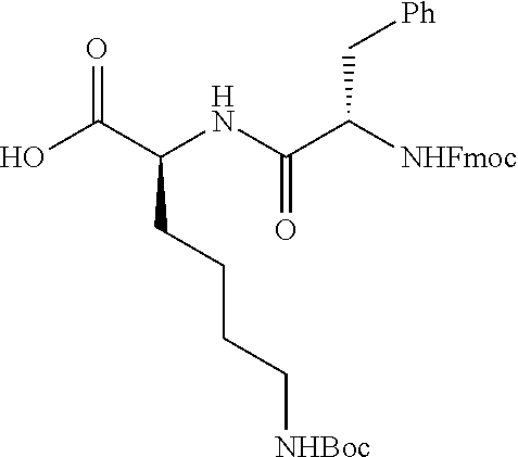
OC(C(NC(C([NHFmoc])C[Ph])=O)CCCC[NHBoc])=O
